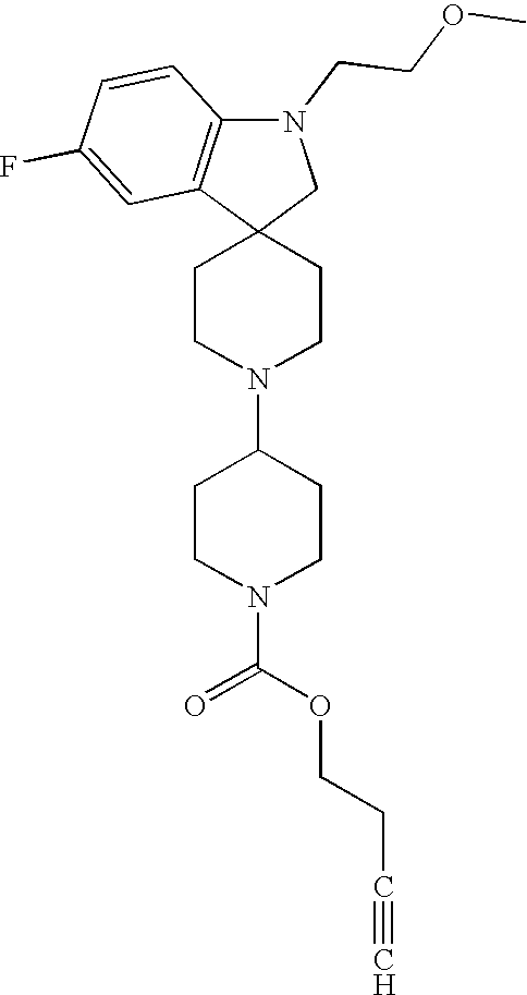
C1CN(C2CCN(C(OCCC#C)=O)CC2)CCC12CN(CCOC)C1=C2C=C(F)C=C1
